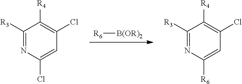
[R6][B(OR)2].C1([R3])=NC(Cl)=CC(Cl)=C1[R4].C1([R3])=NC([R6])=CC(Cl)=C1[R4]
